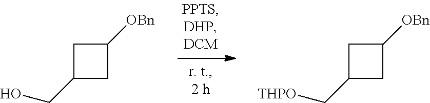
C1(C[THPO])CC([OBn])C1.C1(CO)CC([OBn])C1
